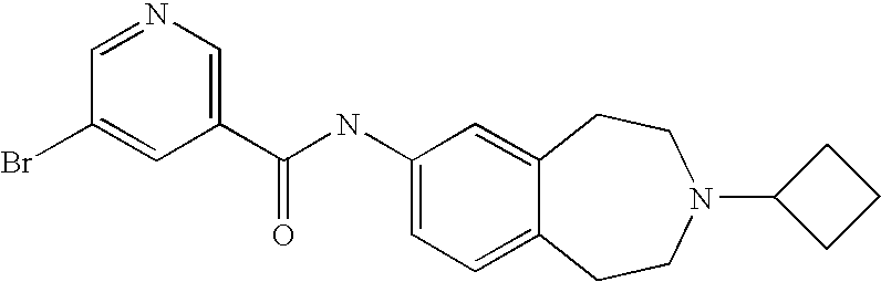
C1=NC=C(C(NC2=CC=C3C(=C2)CCN(C2CCC2)CC3)=O)C=C1Br
